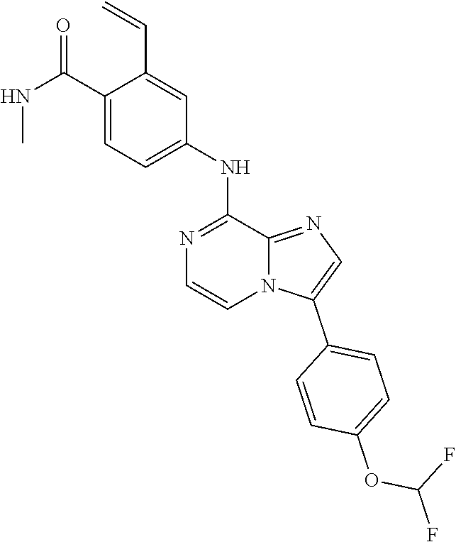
C1=CC(C2=CN=C3C(NC4=CC=C(C(NC)=O)C(C=C)=C4)=NC=CN23)=CC=C1OC(F)F
